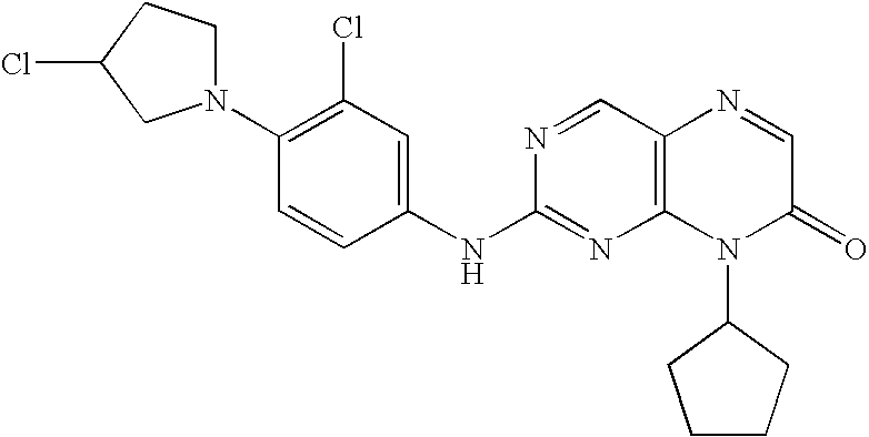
C1=CC(NC2=NC3=C(C=N2)N=CC(=O)N3C2CCCC2)=CC(Cl)=C1N1CCC(Cl)C1
